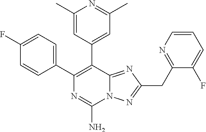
N12C(=NC(CC3=NC=CC=C3F)=N1)C(C1=CC(C)=NC(C)=C1)=C(C1=CC=C(F)C=C1)N=C2N
